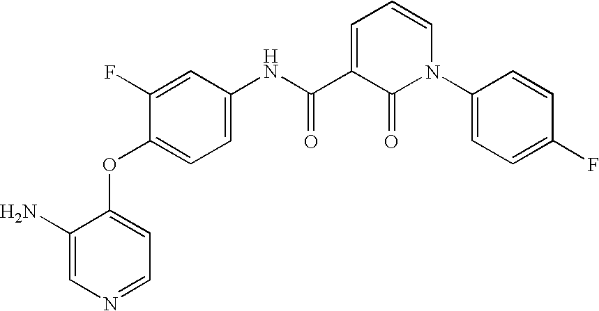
C1(F)=CC(NC(=O)C2=CC=CN(C3=CC=C(F)C=C3)C2=O)=CC=C1OC1=CC=NC=C1N
